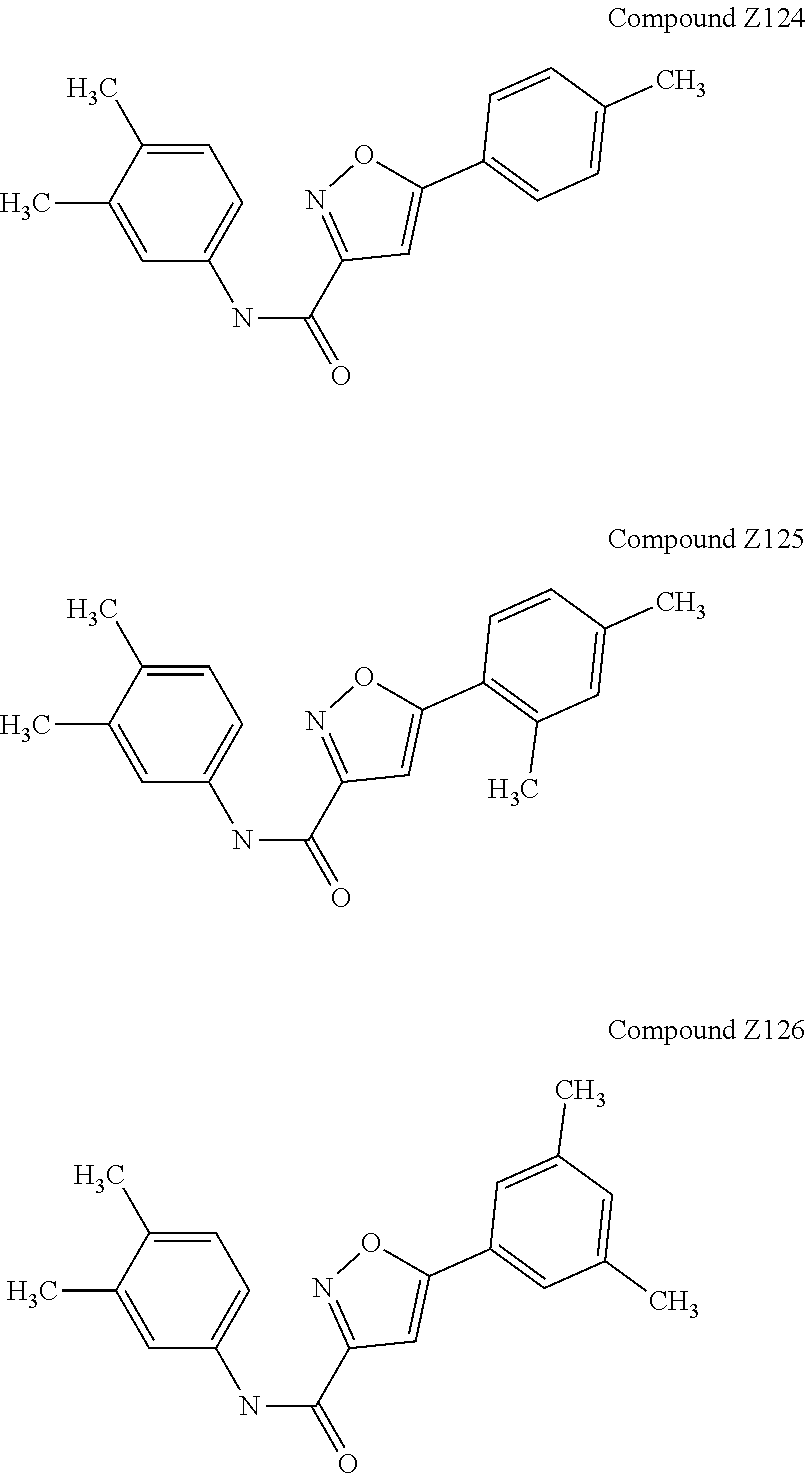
C1=C(C)C(C)=CC=C1NC(=O)C1=NOC(C2=CC=C(C)C=C2)=C1.C1=C(C)C(C)=CC=C1NC(=O)C1=NOC(C2=C(C)C=C(C)C=C2)=C1.C1=C(C)C(C)=CC=C1NC(=O)C1=NOC(C2=CC(C)=CC(C)=C2)=C1
